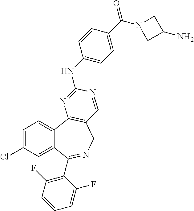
C1=C(Cl)C=C2C(=C1)C1=C(CN=C2C2=C(F)C=CC=C2F)C=NC(NC2=CC=C(C(=O)N3CC(N)C3)C=C2)=N1
